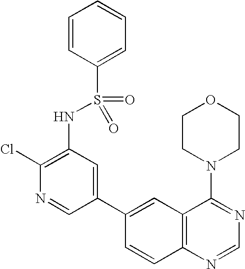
C1(Cl)=C(NS(C2=CC=CC=C2)(=O)=O)C=C(C2=CC3=C(C=C2)N=CN=C3N2CCOCC2)C=N1
